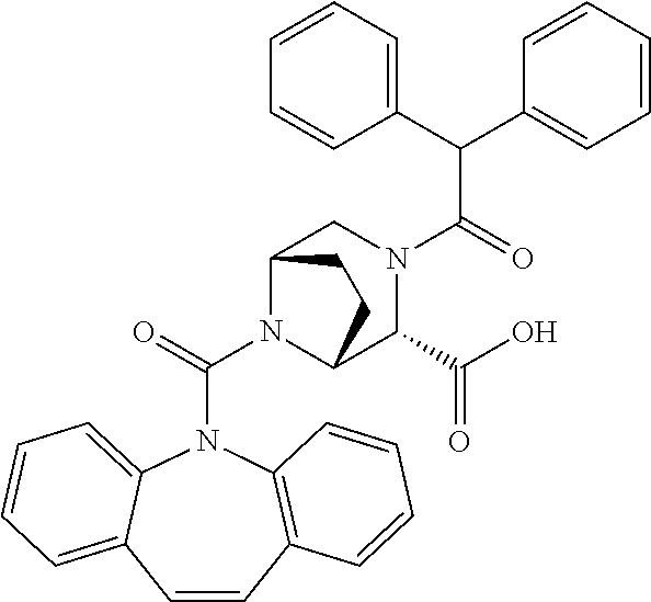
N1(C(=O)N2C3=C(C=CC4=CC=CC=C24)C=CC=C3)C2C(C(O)=O)N(C(C(C3=CC=CC=C3)C3=CC=CC=C3)=O)CC1CC2
